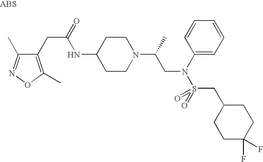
O1C(C)=C(CC(=O)NC2CCN(C(C)CN(S(=O)(CC3CCC(F)(F)CC3)=O)C3=CC=CC=C3)CC2)C(C)=N1
